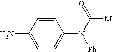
C1(N)=CC=C(N([Ph])C([Me])=O)C=C1
